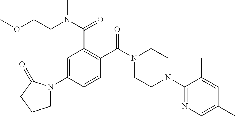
C1=C(N2CCCC2=O)C=CC(C(N2CCN(C3=NC=C(C)C=C3C)CC2)=O)=C1C(N(C)CCOC)=O
